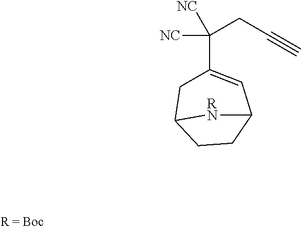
C(C1=CC2CCC(C1)[RN]2)([NC])(CC#C)[NC]
